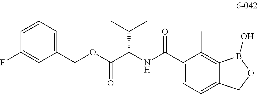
C1(COC(C(NC(C2=CC=C3C(=C2C)B(O)OC3)=O)C(C)C)=O)=CC=CC(F)=C1
